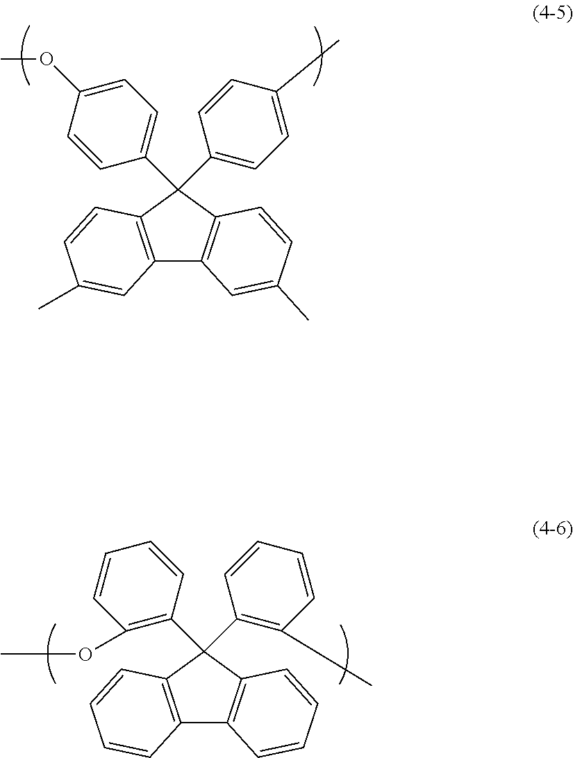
C12=C(C(C3=CC=C(OC)C=C3)(C3=CC=C(C)C=C3)C3=C1C=C(C)C=C3)C=CC(C)=C2.C12=C(C(C3=C(OC)C=CC=C3)(C3=C(C)C=CC=C3)C3=C1C=CC=C3)C=CC=C2
